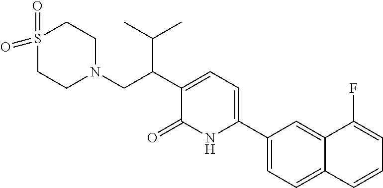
C1(C2=CC=C(C(CN3CCS(=O)(=O)CC3)C(C)C)C(=O)N2)=CC=C2C(=C1)C(F)=CC=C2
